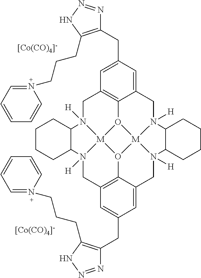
[[Co(CO)4]-].C1N2([H])[M]34O5C6=C1C=C(CC1=C(CCCN7=CC=CC=C7)NN=N1)C=C6CN1([H])[M]56O3C3=C(CN4([H])C4CCCCC24)C=C(CC2=C(CCCN4=CC=CC=C4)NN=N2)C=C3CN6([H])C2CCCCC12.[[Co(CO)4]-]
